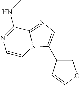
C1(NC)=NC=CN2C1=NC=C2C1=COC=C1
